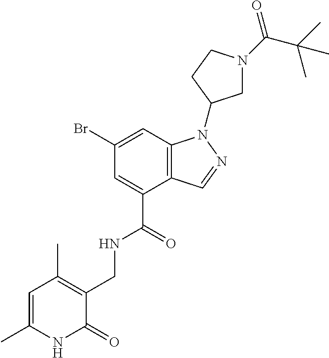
BrC1=CC2=C(C(C(=O)NCC3=C(C)C=C(C)NC3=O)=C1)C=NN2C1CN(C(C(C)(C)C)=O)CC1
